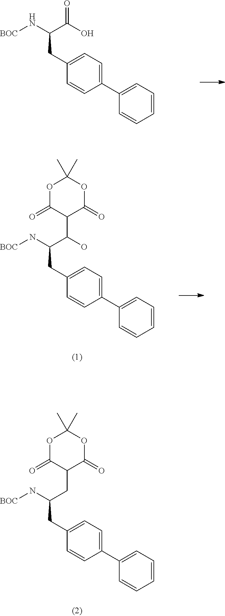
C1(C2=CC=C(CC(N[BOC])C(O)=O)C=C2)=CC=CC=C1.C1(C2=CC=C(CC(N[BOC])C(O)C3C(=O)OC(C)(C)OC3=O)C=C2)=CC=CC=C1.C1(C2=CC=C(CC(N[BOC])CC3C(=O)OC(C)(C)OC3=O)C=C2)=CC=CC=C1
